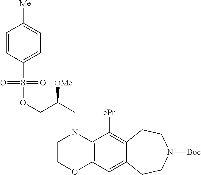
C12=C(C([cPr])=C3C(=C1)CCN([Boc])CC3)N(CC([OMe])COS(=O)(C1=CC=C([Me])C=C1)=O)CCO2
